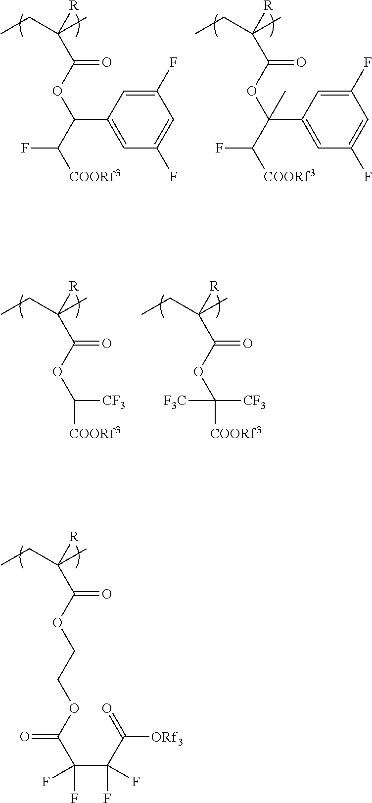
[R]C(C(OC(C([COORf3])F)C1=CC(F)=CC(F)=C1)=O)(C)CC.[R]C(C(OC(C([COORf3])F)(C1=CC(F)=CC(F)=C1)C)=O)(C)CC.[R]C(C(OCCOC(C(C(C([ORf3])=O)(F)F)(F)F)=O)=O)(C)CC.[R]C(C(OC([COORf3])[CF3])=O)(C)CC.[R]C(C(OC([COORf3])([CF3])[F3C])=O)(C)CC
